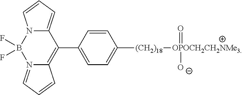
N12=CC=CC1=C(C1=CC=C([(CH2)18][OPOCH2CH2NMe3](=O)[O-])C=C1)C1=CC=CN1B2(F)F
